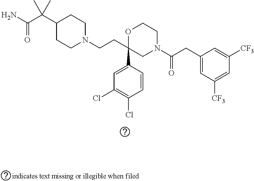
C(C(C1CCN(CCC2(C3=CC(Cl)=C(Cl)C=C3)CN(C(CC3=CC([CF3])=CC([CF3])=C3)=O)CCO2)CC1)(C)C)(N)=O
